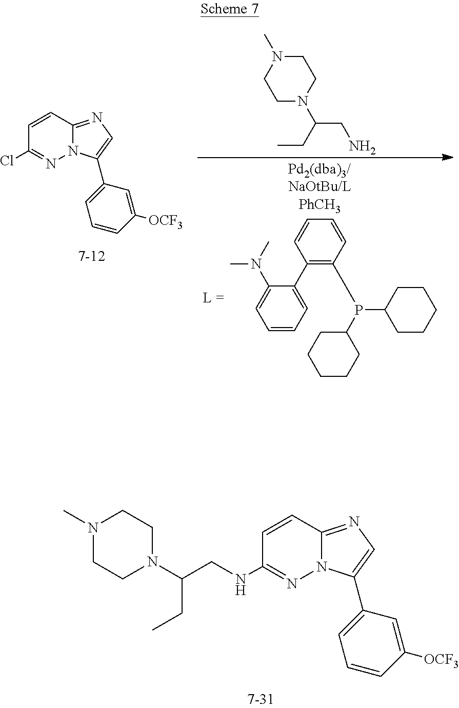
C1=CC2=NC=C(C3=CC=CC([OCF3])=C3)N2N=C1NCC(N1CCN(C)CC1)CC.C1=CC2=NC=C(C3=CC=CC([OCF3])=C3)N2N=C1Cl.C1(C2=CC=CC=C2N(C)C)=C(P(C2CCCCC2)C2CCCCC2)C=CC=C1.CCC(CN)N1CCN(C)CC1
